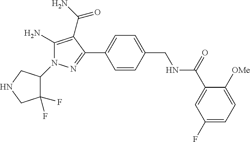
C1=CC(C2=NN(C3C(F)(F)CNC3)C(N)=C2C(=O)N)=CC=C1CNC(C1=CC(F)=CC=C1[OMe])=O
